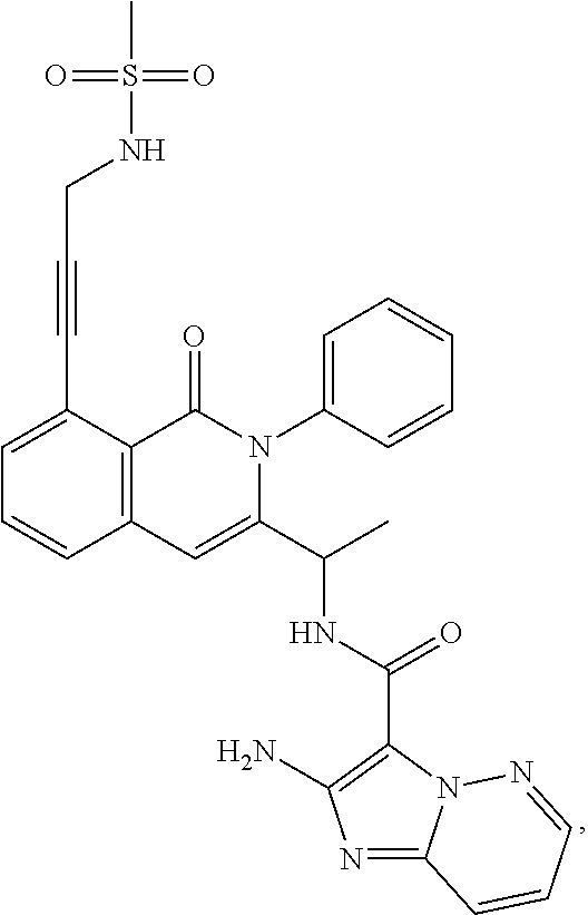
C12=C(C(C#CCNS(C)(=O)=O)=CC=C1)C(=O)N(C1=CC=CC=C1)C(C(C)NC(C1=C(N)N=C3N1N=CC=C3)=O)=C2
